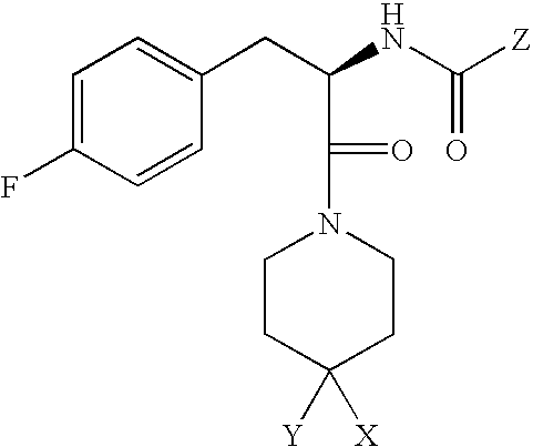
C1=C(F)C=CC(CC(C(N2CCC([X])([Y])CC2)=O)NC([Z])=O)=C1
